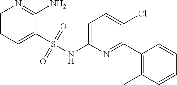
C1=C(NS(C2=CC=CN=C2N)(=O)=O)N=C(C2=C(C)C=CC=C2C)C(Cl)=C1
